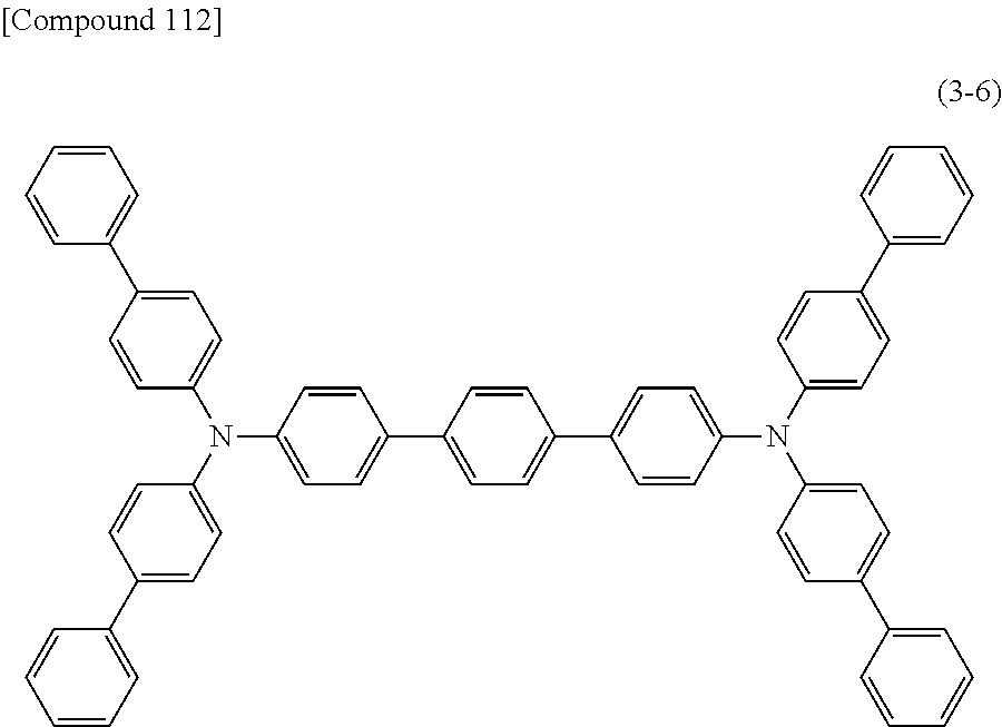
C1(C2=CC=C(C3=CC=C(N(C4=CC=C(C5=CC=CC=C5)C=C4)C4=CC=C(C5=CC=CC=C5)C=C4)C=C3)C=C2)=CC=C(N(C2=CC=C(C3=CC=CC=C3)C=C2)C2=CC=C(C3=CC=CC=C3)C=C2)C=C1
